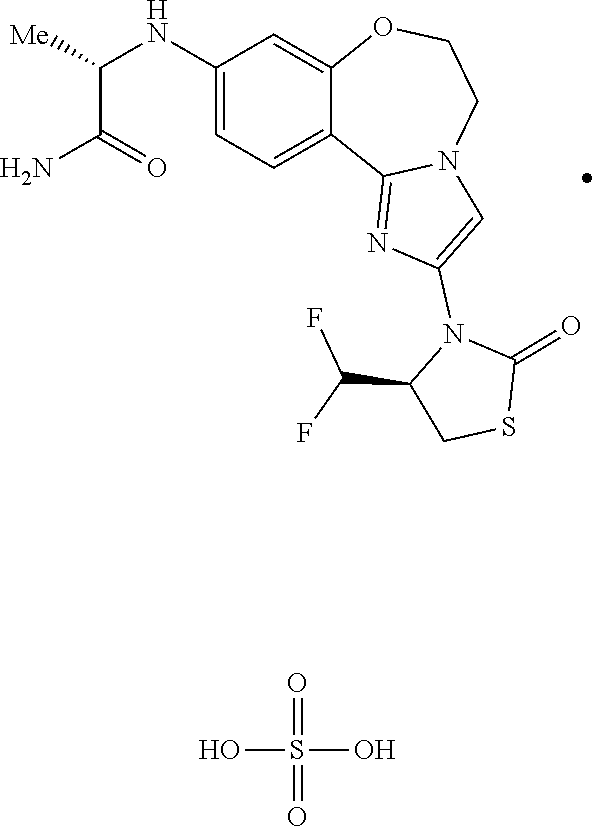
C1(NC(C(=O)N)[Me])=CC=C2C(=C1)OCCN1C2=NC(N2C(C(F)F)CSC2=O)=C1.O=S(=O)(O)O
